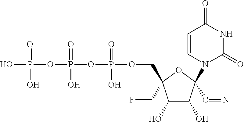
OP(=O)(OP(=O)(O)OP(=O)(O)OCC1(CF)C(O)C(O)C(N2C(=O)NC(=O)C=C2)(C#N)O1)O
